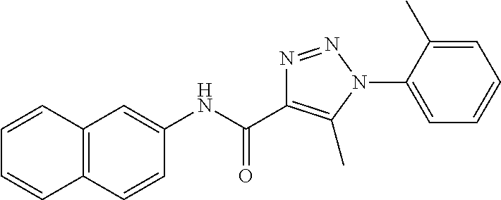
C1(NC(C2=C(C)N(C3=CC=CC=C3C)N=N2)=O)=CC2=C(C=C1)C=CC=C2
